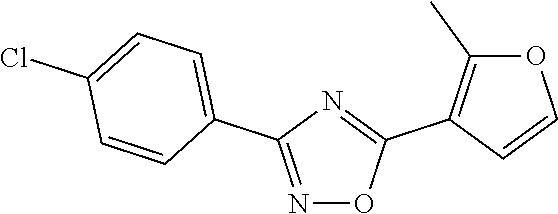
N1=C(C2=CC=C(Cl)C=C2)N=C(C2=C(C)OC=C2)O1
